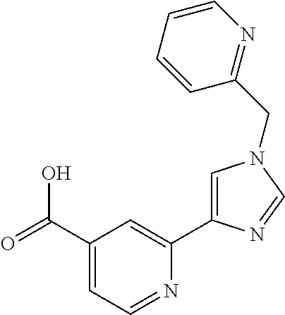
C1(C(=O)O)=CC=NC(C2=CN(CC3=NC=CC=C3)C=N2)=C1
